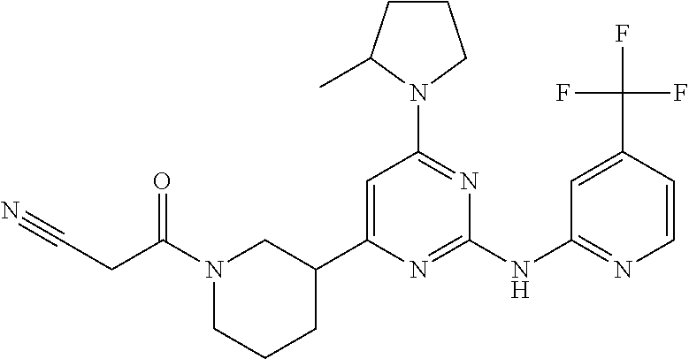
C1=C(C(F)(F)F)C=CN=C1NC1=NC(C2CN(C(CC#N)=O)CCC2)=CC(N2C(C)CCC2)=N1
